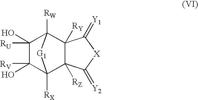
C1(O)([RV])C2([RX])C3([RZ])C([RY])(C([RW])(C1(O)[RU])[G1]2)C(=[Y1])[X]C3=[Y2]
